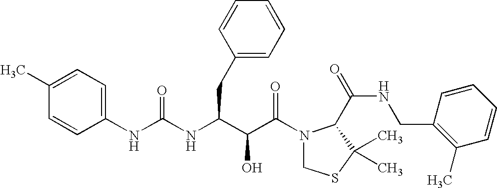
C1(NC(=O)NC(CC2=CC=CC=C2)C(C(N2CSC(C)(C)C2C(NCC2=C(C)C=CC=C2)=O)=O)O)=CC=C(C)C=C1
